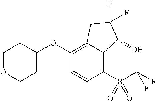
C1(OC2CCOCC2)=C2C(=C(S(=O)(=O)C(F)F)C=C1)C(O)C(F)(F)C2
